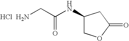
C1(NC(C[HCl  H2N])=O)COC(=O)C1
